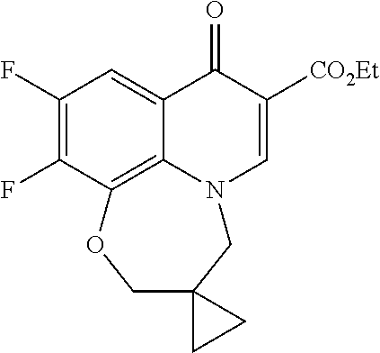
C1(F)=C(F)C2=C3C(=C1)C(=O)C([CO2Et])=CN3CC1(CO2)CC1
